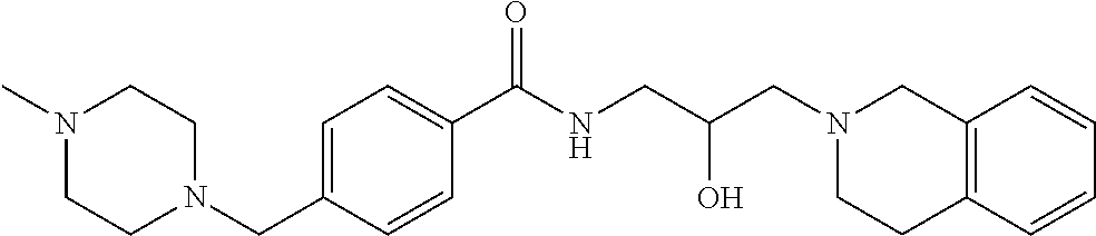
C1=CC(CN2CCN(C)CC2)=CC=C1C(NCC(CN1CC2=C(CC1)C=CC=C2)O)=O
